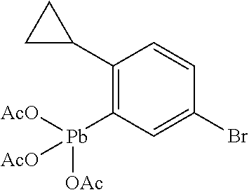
C1(C2CC2)=C([Pb]([AcO])([OAc])[AcO])C=C(Br)C=C1
